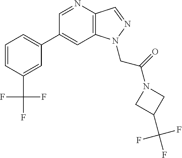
C1(C2=CC=CC(C(F)(F)F)=C2)=CC2=C(C=NN2CC(=O)N2CC(C(F)(F)F)C2)N=C1
